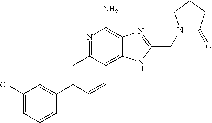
C1=C(C2=CC(Cl)=CC=C2)C=CC2=C3C(=C(N)N=C12)N=C(CN1C(=O)CCC1)N3
